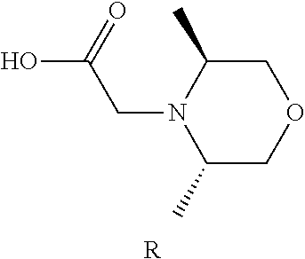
OC(=O)CN1C(C)COCC1C.[R]
